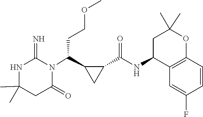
C1(C)(C)NC(=N)N(C(C2CC2C(NC2C3=C(OC(C)(C)C2)C=CC(F)=C3)=O)CCOC)C(=O)C1
